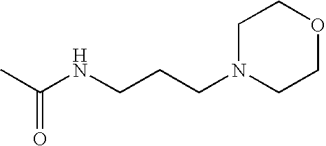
C(NCCCN1CCOCC1)(C)=O
